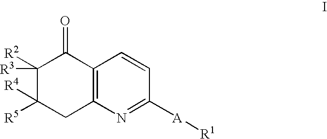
C1([R2])([R3])C([R5])([R4])CC2=C(C1=O)C=CC([A][R1])=N2
